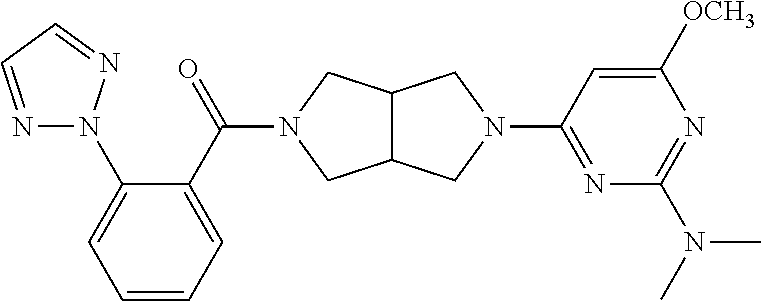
C1=CC=C(C(=O)N2CC3C(C2)CN(C2=NC(N(C)C)=NC([OCH3])=C2)C3)C(N2N=CC=N2)=C1
